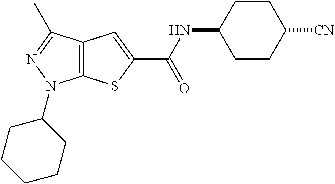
C12=C(C(C)=NN1C1CCCCC1)C=C(C(NC1CCC([CN])CC1)=O)S2
